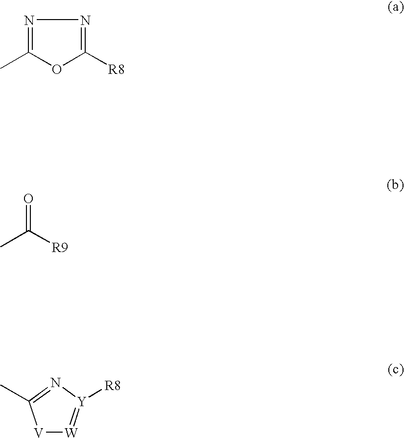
N1=C(C)OC([R8])=N1.CC([R9])=O.[V]1[W]=[Y]([R8])N=C1C
